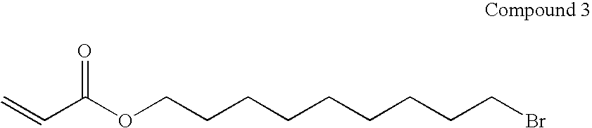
C=CC(OCCCCCCCCCBr)=O
